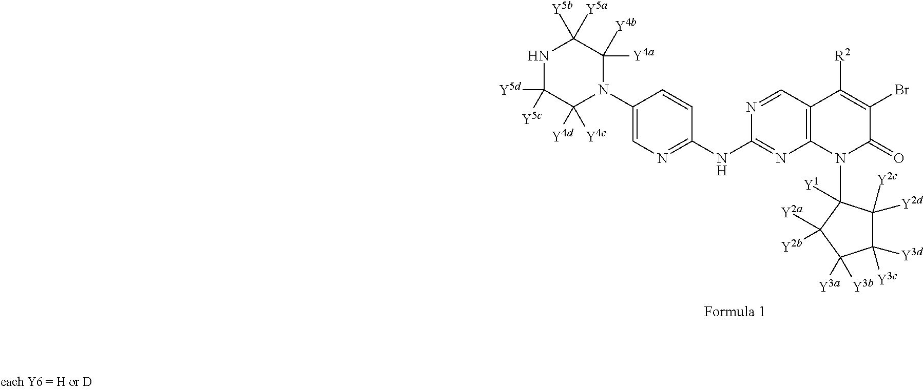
N1C([Y5d])([Y5c])C([Y4d])([Y4c])N(C2=CN=C(NC3=NC4=C(C=N3)C([R2])=C(Br)C(=O)N4C3([Y1])C([Y2c])([Y2d])C([Y3d])([Y3c])C([Y3a])([Y3b])C3([Y2a])[Y2b])C=C2)C([Y4a])([Y4b])C1([Y5b])[Y5a]
